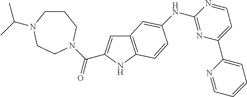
C12=C(NC(C(=O)N3CCN(C(C)C)CCC3)=C1)C=CC(NC1=NC(C3=CC=CC=N3)=CC=N1)=C2
